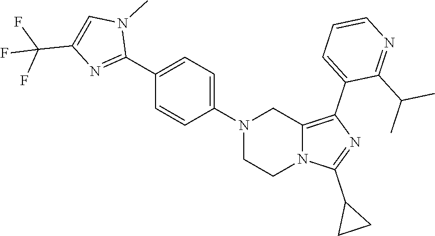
N1(C2=CC=C(C3=NC(C(F)(F)F)=CN3C)C=C2)CCN2C(=C(C3=CC=CN=C3C(C)C)N=C2C2CC2)C1
